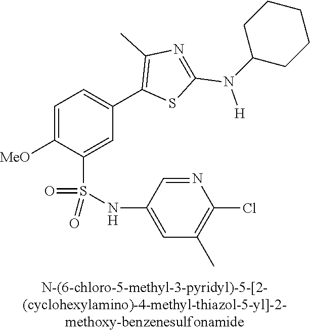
C1=C([MeO])C(S(NC2=CC(C)=C(Cl)N=C2)(=O)=O)=CC(C2=C(C)N=C(N(C3CCCCC3)[H])S2)=C1
